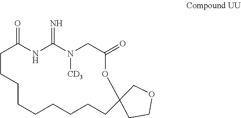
C1CCCCCCCCC2(OC(=O)CN([CD3])C(=N)NC1=O)CCOC2
